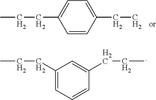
CCCC1=CC=C(CC)C=C1.CCCC1=CC=CC(CCC)=C1
